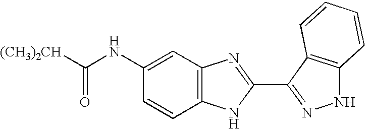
C1(NC([(CH3)2CH])=O)=CC2=C(C=C1)NC(C1=NNC3=C1C=CC=C3)=N2
